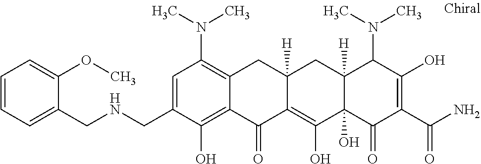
C12([H])C(O)(C(=O)C(C(N)=O)=C(O)C1N(C)C)C(O)=C1C([H])(C2)CC2=C(N(C)C)C=C(CNCC3=CC=CC=C3OC)C(O)=C2C1=O
